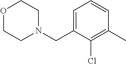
O1CCN(CC2=CC=CC(C)=C2Cl)CC1
